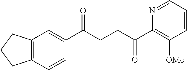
C1(C(CCC(C2=C([OMe])C=CC=N2)=O)=O)=CC2=C(C=C1)CCC2
